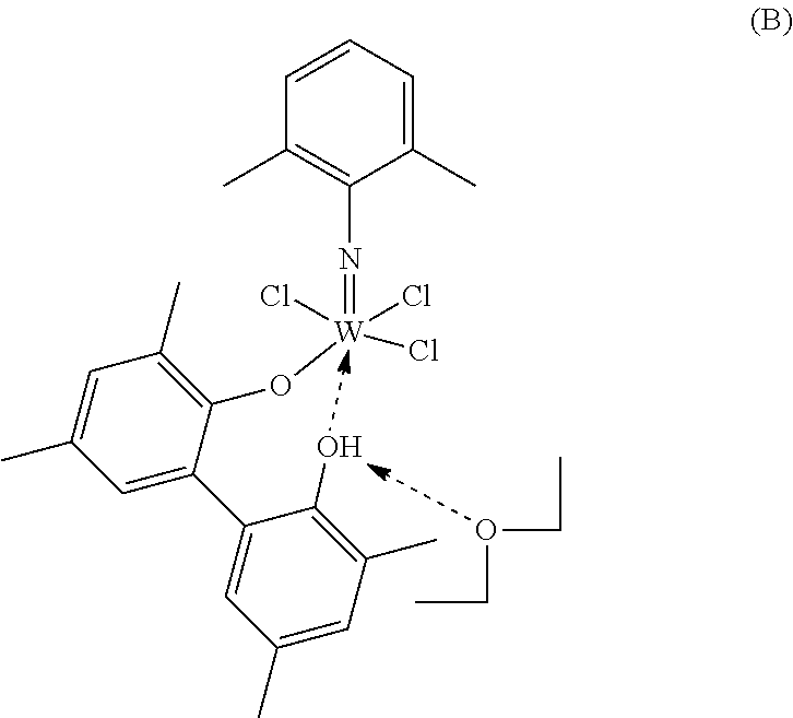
C1(C)=CC=CC(C)=C1N=[W](Cl)(Cl)(Cl)OC1=C(C)C=C(C)C=C1C1=CC(C)=CC(C)=C1O.CCOCC
